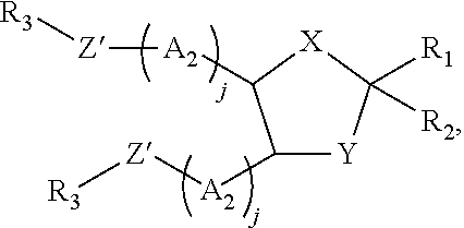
C1([A2][Z][R3])C([A2][Z][R3])[Y]C([R1])([R2])[X]1
